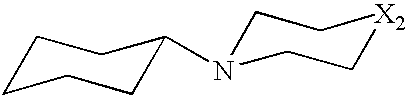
C1CCCC(N2CC[X2]CC2)C1
